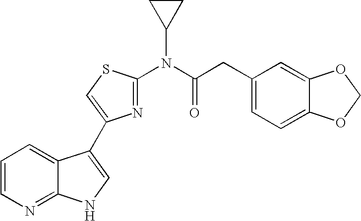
C1=CN=C2C(=C1)C(C1=CSC(N(C(CC3=CC=C4C(=C3)OCO4)=O)C3CC3)=N1)=CN2
